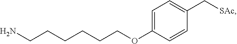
NCCCCCCOC1=CC=C(C[SAc])C=C1
